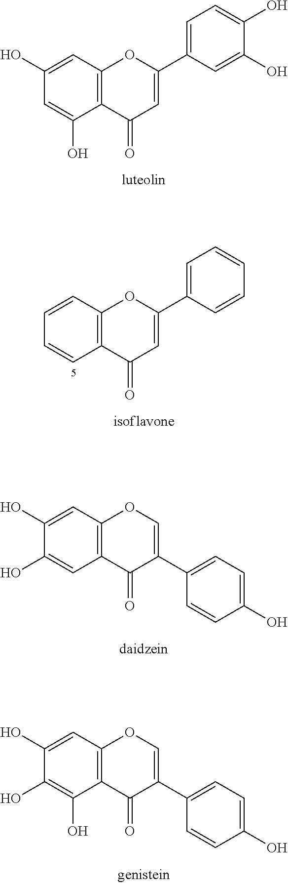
C1=C(C2=CC(=O)C3=C(C=C(O)C=C3O)O2)C=C(O)C(O)=C1.C1=C(C2=CC=C(O)C=C2)C(=O)C2=C(C=C(O)C(O)=C2)O1.C1=C(C2=CC=C(O)C=C2)C(=O)C2=C(C=C(O)C(O)=C2O)O1.C1=C(C2=CC(=O)C3=C(C=CC=C3)O2)C=CC=C1
